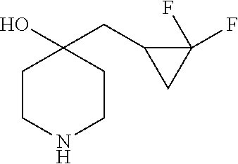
C1CNCCC1(O)CC1CC1(F)F
